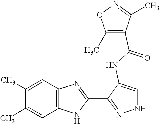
C1=C(C)C(C)=CC2=C1NC(C1=NNC=C1NC(=O)C1=C(C)ON=C1C)=N2
